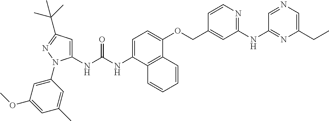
N(C(NC1=CC(C(C)(C)C)=NN1C1=CC(OC)=CC(C)=C1)=O)C1=CC=C(OCC2=CC(NC3=NC(CC)=CN=C3)=NC=C2)C2=C1C=CC=C2
